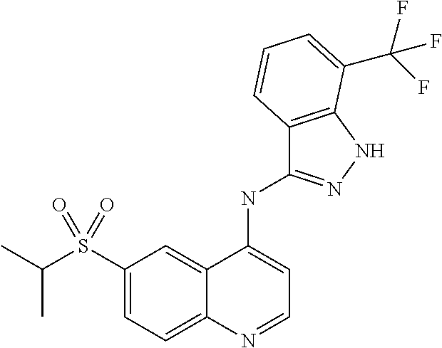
C1(S(C(C)C)(=O)=O)=CC=C2C(=C1)C(NC1=NNC3=C1C=CC=C3C(F)(F)F)=CC=N2
